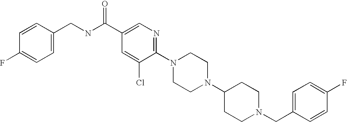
C(N1CCC(N2CCN(C3=NC=C(C(NCC4=CC=C(F)C=C4)=O)C=C3Cl)CC2)CC1)C1=CC=C(F)C=C1
